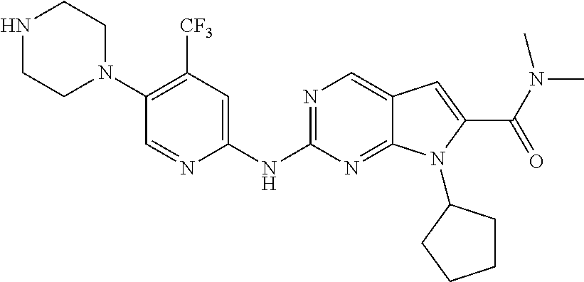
N1=C(NC2=CC([CF3])=C(N3CCNCC3)C=N2)N=C2C(=C1)C=C(C(N(C)C)=O)N2C1CCCC1
